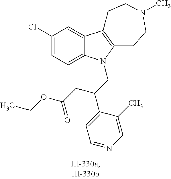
C1(Cl)=CC=C2C(=C1)C1=C(CCN(C)CC1)N2CC(C1=CC=NC=C1C)CC(OCC)=O
